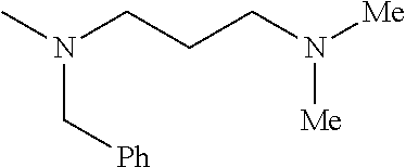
CN(CCCN([Me])[Me])C[Ph]
